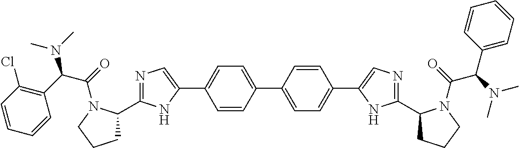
N1=C(C2CCCN2C(=O)C(C2=C(Cl)C=CC=C2)N(C)C)NC(C2=CC=C(C3=CC=C(C4=CN=C(C5CCCN5C(=O)C(N(C)C)C5=CC=CC=C5)N4)C=C3)C=C2)=C1
